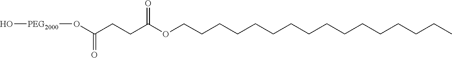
C(CC)CCCCCCCCCCCCCOC(CCC(O[PEG2000]O)=O)=O
